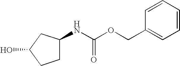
C1=CC=CC(COC(NC2CCC(O)C2)=O)=C1
